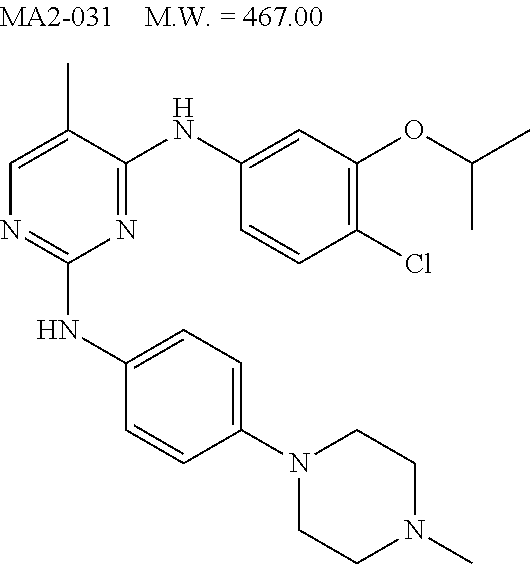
C1=C(C)C(NC2=CC(OC(C)C)=C(Cl)C=C2)=NC(NC2=CC=C(N3CCN(C)CC3)C=C2)=N1
